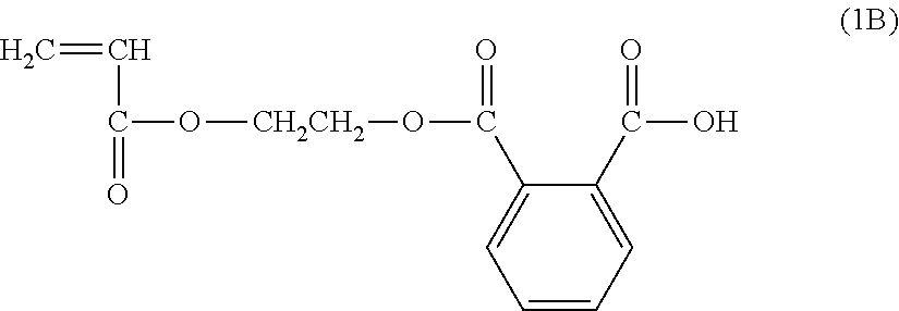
C=CC(=O)O[CH2CH2]OC(C1=CC=CC=C1C(O)=O)=O
